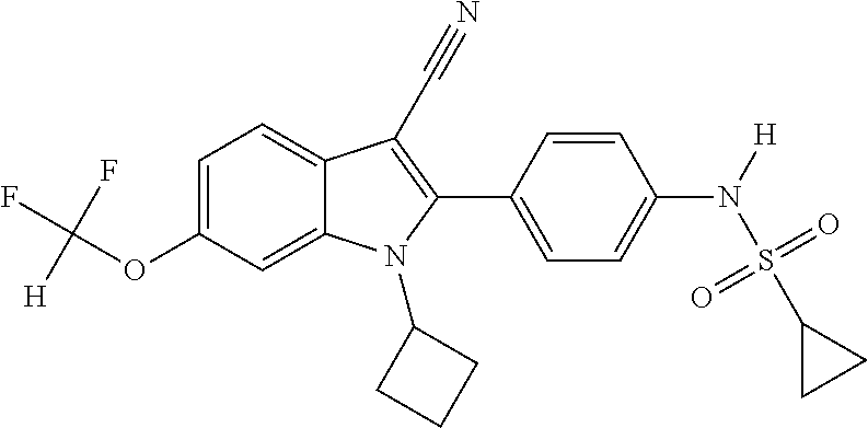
C1=C(OC(F)(F)[H])C=C2C(=C1)C(C#N)=C(C1=CC=C(N([H])S(C3CC3)(=O)=O)C=C1)N2C1CCC1
